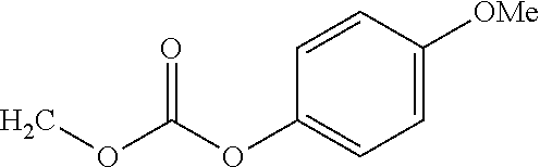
COC(OC1=CC=C([OMe])C=C1)=O
